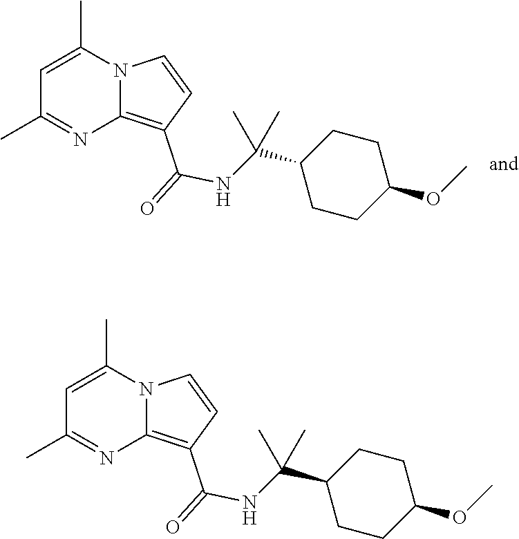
C1=C(C)N2C(=C(C(=O)NC(C3CCC(OC)CC3)(C)C)C=C2)N=C1C.C1=C(C)N2C(=C(C(=O)NC(C3CCC(OC)CC3)(C)C)C=C2)N=C1C
